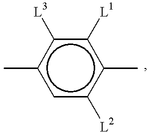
c1(C)cc([L2])c(C)c([L1])c1[L3]
